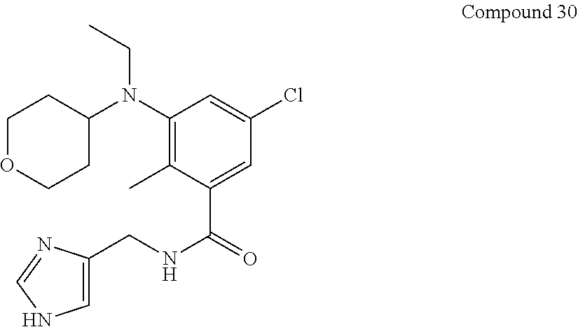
C1OCCC(N(C2=C(C)C(C(NCC3=CNC=N3)=O)=CC(Cl)=C2)CC)C1
